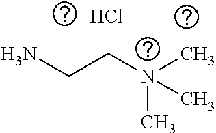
NCCN(C)(C)C.Cl
